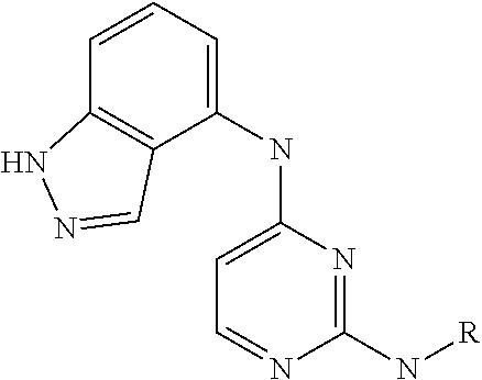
C1=CC2=C(C(NC3=CC=NC(N[R])=N3)=C1)C=NN2
